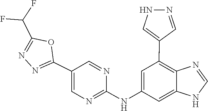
C1=NC2=C(C3=CNN=C3)C=C(NC3=NC=C(C4=NN=C(C(F)F)O4)C=N3)C=C2N1
